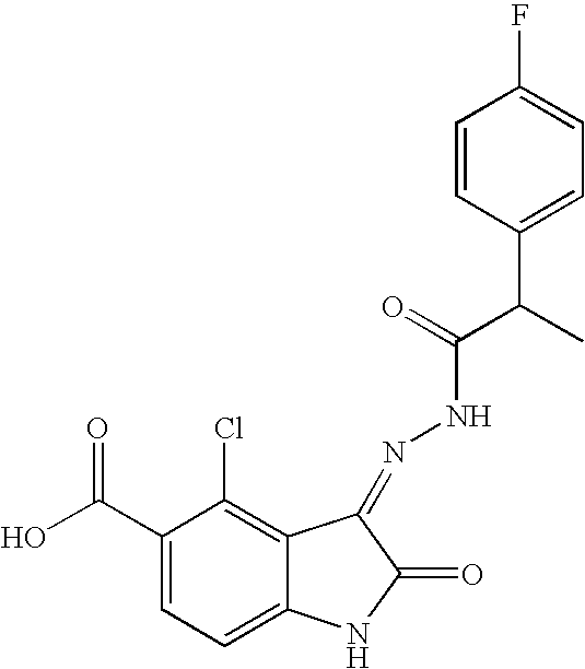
OC(C1=CC=C2C(=C1Cl)C(=NNC(=O)C(C1=CC=C(F)C=C1)C)C(=O)N2)=O
